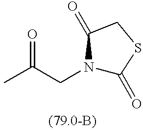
O=C(C)CN1C(=O)SCC1=O
